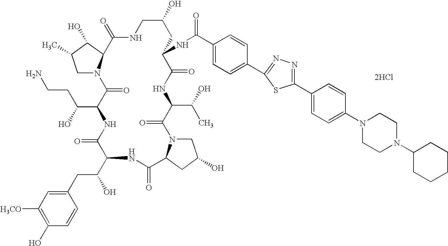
C1N2C(C(O)C1C)C(=O)NCC(O)CC(NC(=O)C1=CC=C(C3=NN=C(C4=CC=C(N5CCN(C6CCCCC6)CC5)C=C4)S3)C=C1)C(=O)NC(C(O)C)C(=O)N1CC(O)CC1C(=O)NC(C(CC1=CC([H3CO])=C(O)C=C1)O)C(=O)NC(C(O)CCN)C2=O.[2HCl]
